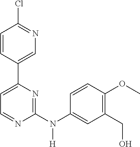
C1(N([H])C2=CC(CO)=C(OC)C=C2)=NC(C2=CN=C(Cl)C=C2)=CC=N1
